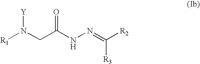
[R1]N(CC(NN=C([R2])[R3])=O)[Y]
